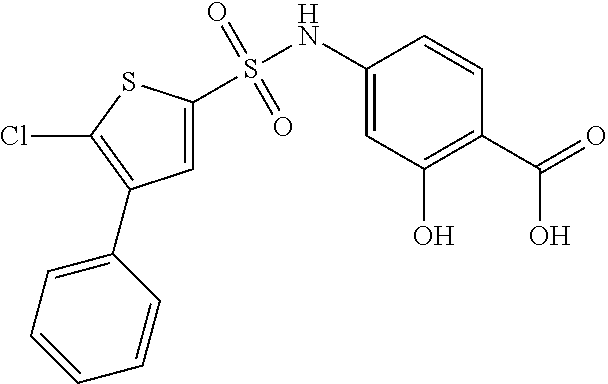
S(NC1=CC(O)=C(C(=O)O)C=C1)(=O)(=O)C1=CC(C2=CC=CC=C2)=C(Cl)S1
